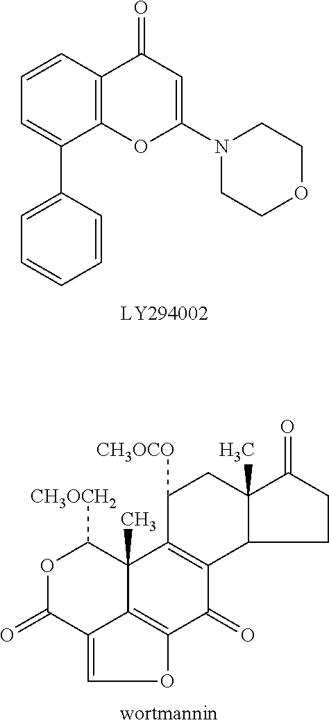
C12=C(C=CC=C1C1=CC=CC=C1)C(=O)C=C(N1CCOCC1)O2.O1C(=O)C2=COC3=C2C(C)(C1[CH3OCH2])C1=C(C3=O)C2CCC(=O)C2(C)CC1[CH3OCO]
